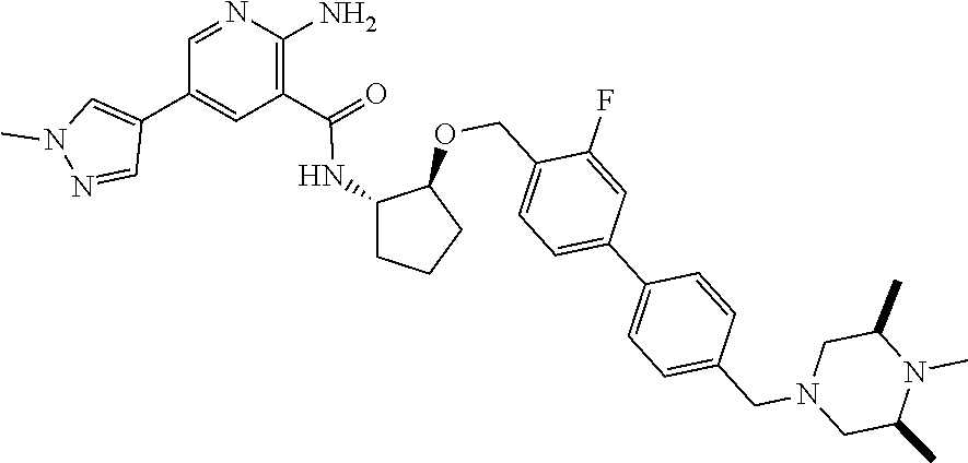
C1=NC(N)=C(C(NC2CCCC2OCC2=CC=C(C3=CC=C(CN4CC(C)N(C)C(C)C4)C=C3)C=C2F)=O)C=C1C1=CN(C)N=C1
